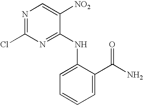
N1=C(Cl)N=C(NC2=CC=CC=C2C(N)=O)C([NO2])=C1
